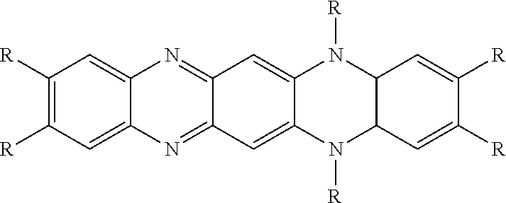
C1([R])=C([R])C=C2C(=C1)N=C1C(=N2)C=C2C(=C1)N([R])C1C(N2[R])C=C([R])C([R])=C1
